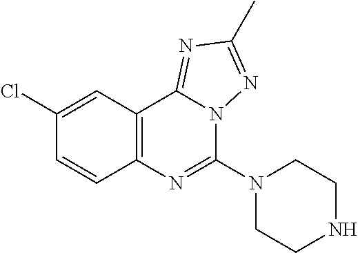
C1(Cl)=CC2=C(C=C1)N=C(N1CCNCC1)N1C2=NC(C)=N1
